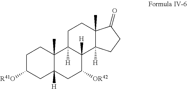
C1C([R41O])CC2([H])C(C)(C1)C1([H])C([H])(C([OR42])C2)C2([H])C(C)(CC1)C(=O)CC2
